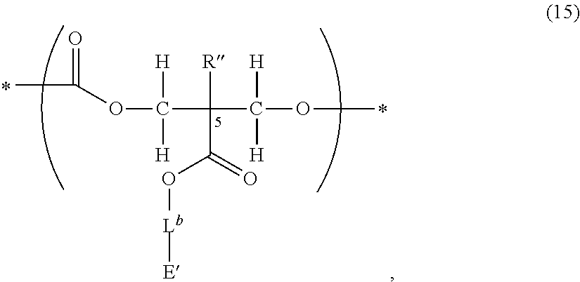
CC(OC([H])(C([R])(C([H])([H])OC)C(=O)O[Lb][E])[H])=O
